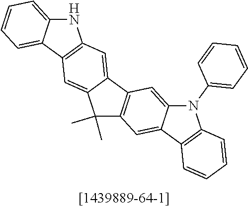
N1C2=CC=CC=C2C2=C1C=C1C(=C2)C(C)(C)C2=C1C=C1C(=C2)C2=C(N1C1=CC=CC=C1)C=CC=C2
